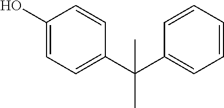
C1=C(O)C=CC(C(C2=CC=CC=C2)(C)C)=C1
